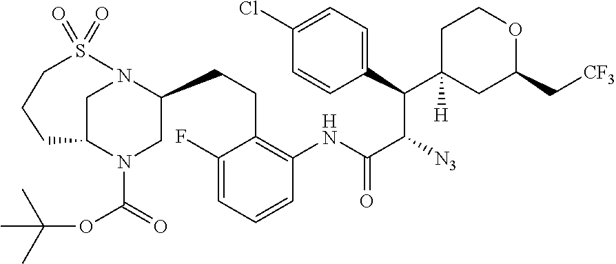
C1(F)=CC=CC(NC(C([N3])C(C2([H])CC(C[CF3])OCC2)C2=CC=C(Cl)C=C2)=O)=C1CCC1CN(C(=O)OC(C)(C)C)C2CN1S(=O)(=O)CCC2
